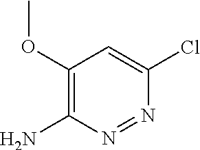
N1=NC(N)=C(OC)C=C1Cl
